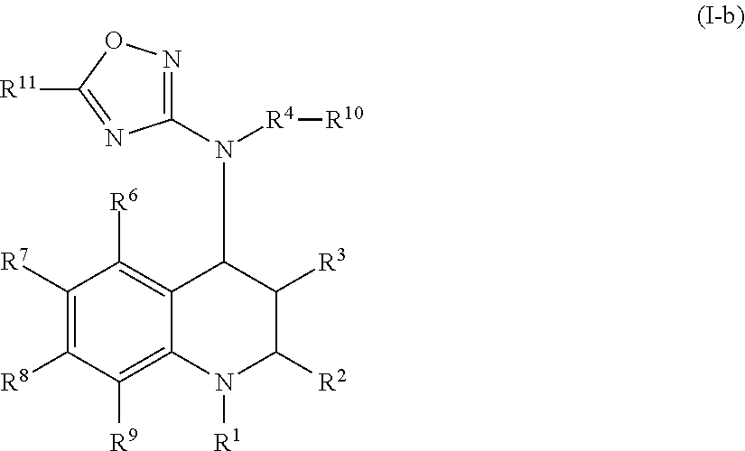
C1([R7])=C([R8])C([R9])=C2C(=C1[R6])C(N([R4][R10])C1=NOC([R11])=N1)C([R3])C([R2])N2[R1]
